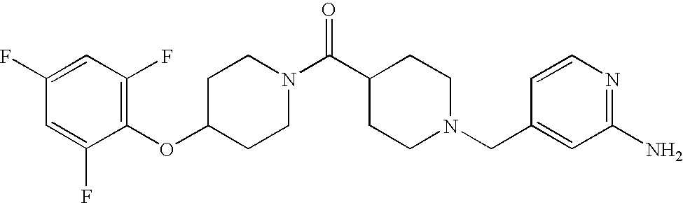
C1(OC2=C(F)C=C(F)C=C2F)CCN(C(C2CCN(CC3=CC(N)=NC=C3)CC2)=O)CC1
